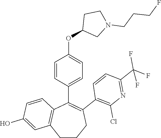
C1=CC2=C(C=C1O)CCCC(C1=C(Cl)N=C(C(F)(F)F)C=C1)=C2C1=CC=C(OC2CN(CCCF)CC2)C=C1
